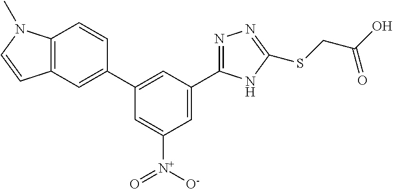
C1=C(C2=NN=C(SCC(O)=O)N2)C=C(C2=CC3=C(C=C2)N(C)C=C3)C=C1[N+]([O-])=O
